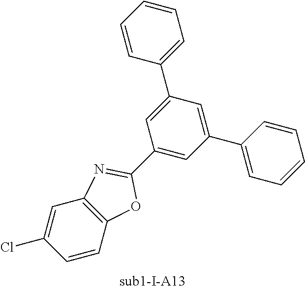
C1=CC2=C(C=C1Cl)N=C(C1=CC(C3=CC=CC=C3)=CC(C3=CC=CC=C3)=C1)O2
